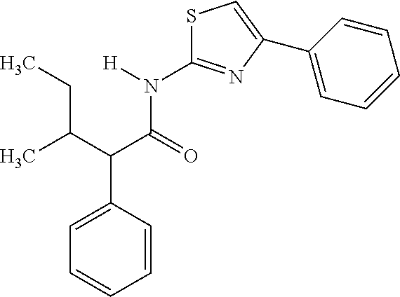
C1=CC(C(C(CC)C)C(N(C2=NC(C3=CC=CC=C3)=CS2)[H])=O)=CC=C1
